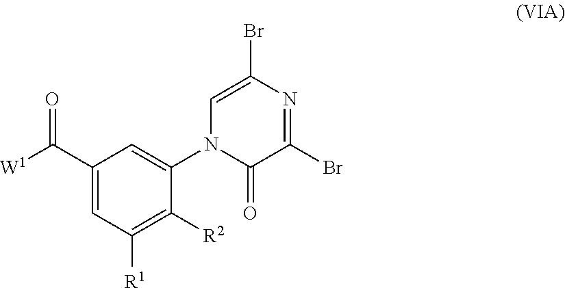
[W1]C(C1=CC([R1])=C([R2])C(N2C(=O)C(Br)=NC(Br)=C2)=C1)=O
